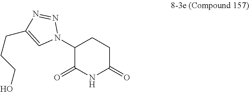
C1(N2N=NC(CCCO)=C2)C(=O)NC(=O)CC1
